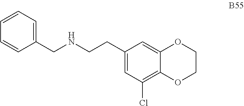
C1=CC=CC=C1CNCCC1=CC(Cl)=C2C(=C1)OCCO2
